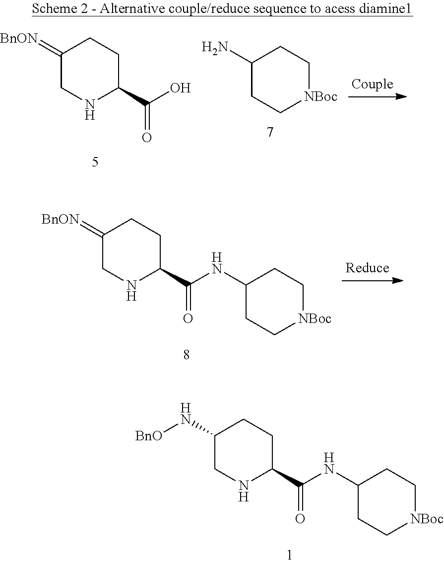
C1(N[BnO])CNC(C(NC2CC[NBoc]CC2)=O)CC1.C1(=[BnON])CNC(C(O)=O)CC1.C1(N)CC[NBoc]CC1.C1(=[BnON])CNC(C(NC2CC[NBoc]CC2)=O)CC1
